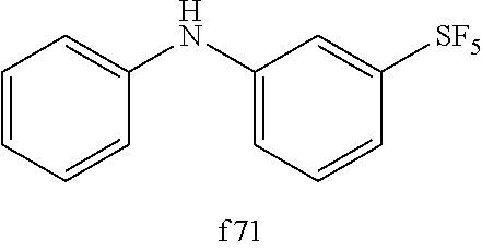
C1=CC=CC(NC2=CC=CC([SF5])=C2)=C1
